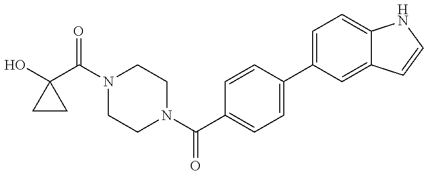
OC1(C(N2CCN(C(C3=CC=C(C4=CC=C5C(=C4)C=CN5)C=C3)=O)CC2)=O)CC1
